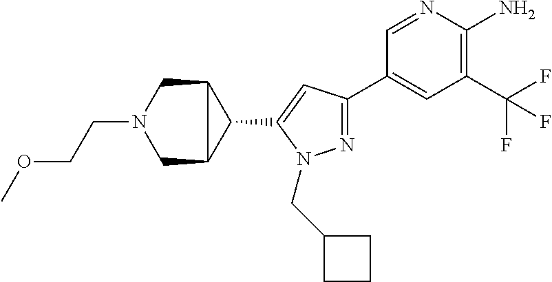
N1=C(C2=CC(C(F)(F)F)=C(N)N=C2)C=C(C2C3CN(CCOC)CC32)N1CC1CCC1
